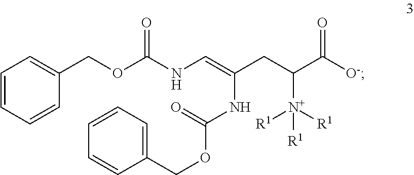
C(CC(C([O-])=O)[N+]([R1])([R1])[R1])(=CNC(OCC1=CC=CC=C1)=O)NC(OCC1=CC=CC=C1)=O
